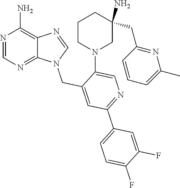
N1=CN(CC2=CC(C3=CC=C(F)C(F)=C3)=NC=C2N2CC(N)(CC3=NC(C)=CC=C3)CCC2)C2=NC=NC(N)=C12
